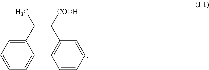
C1(C(=C([COOH])C2=CC=CC=C2)C)=CC=CC=C1
